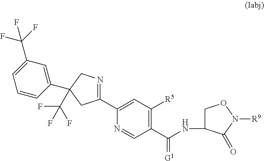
C1(C2=CC([R5])=C(C(NC3CON([R9])C3=O)=[G1])C=N2)=NCC(C2=CC(C(F)(F)F)=CC=C2)(C(F)(F)F)C1
